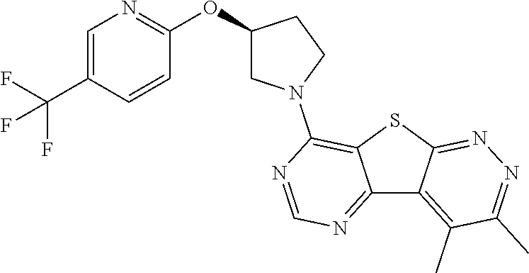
C12=NC=NC(N3CC(OC4=NC=C(C(F)(F)F)C=C4)CC3)=C1SC1=NN=C(C)C(C)=C21
